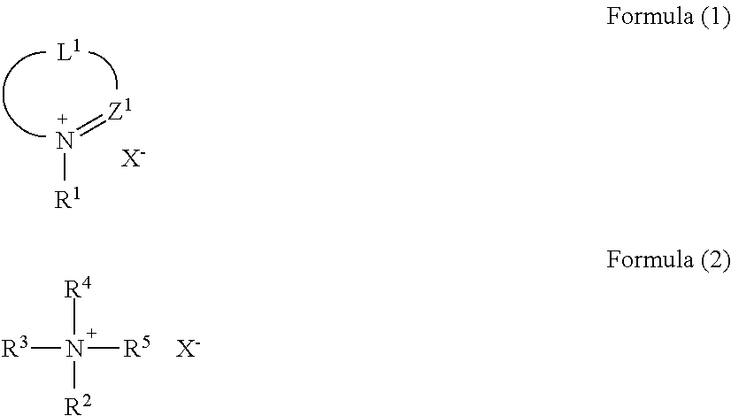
N([R1])=[Z1].[X-].[R3]N([R5])([R4])[R2].[X-]
